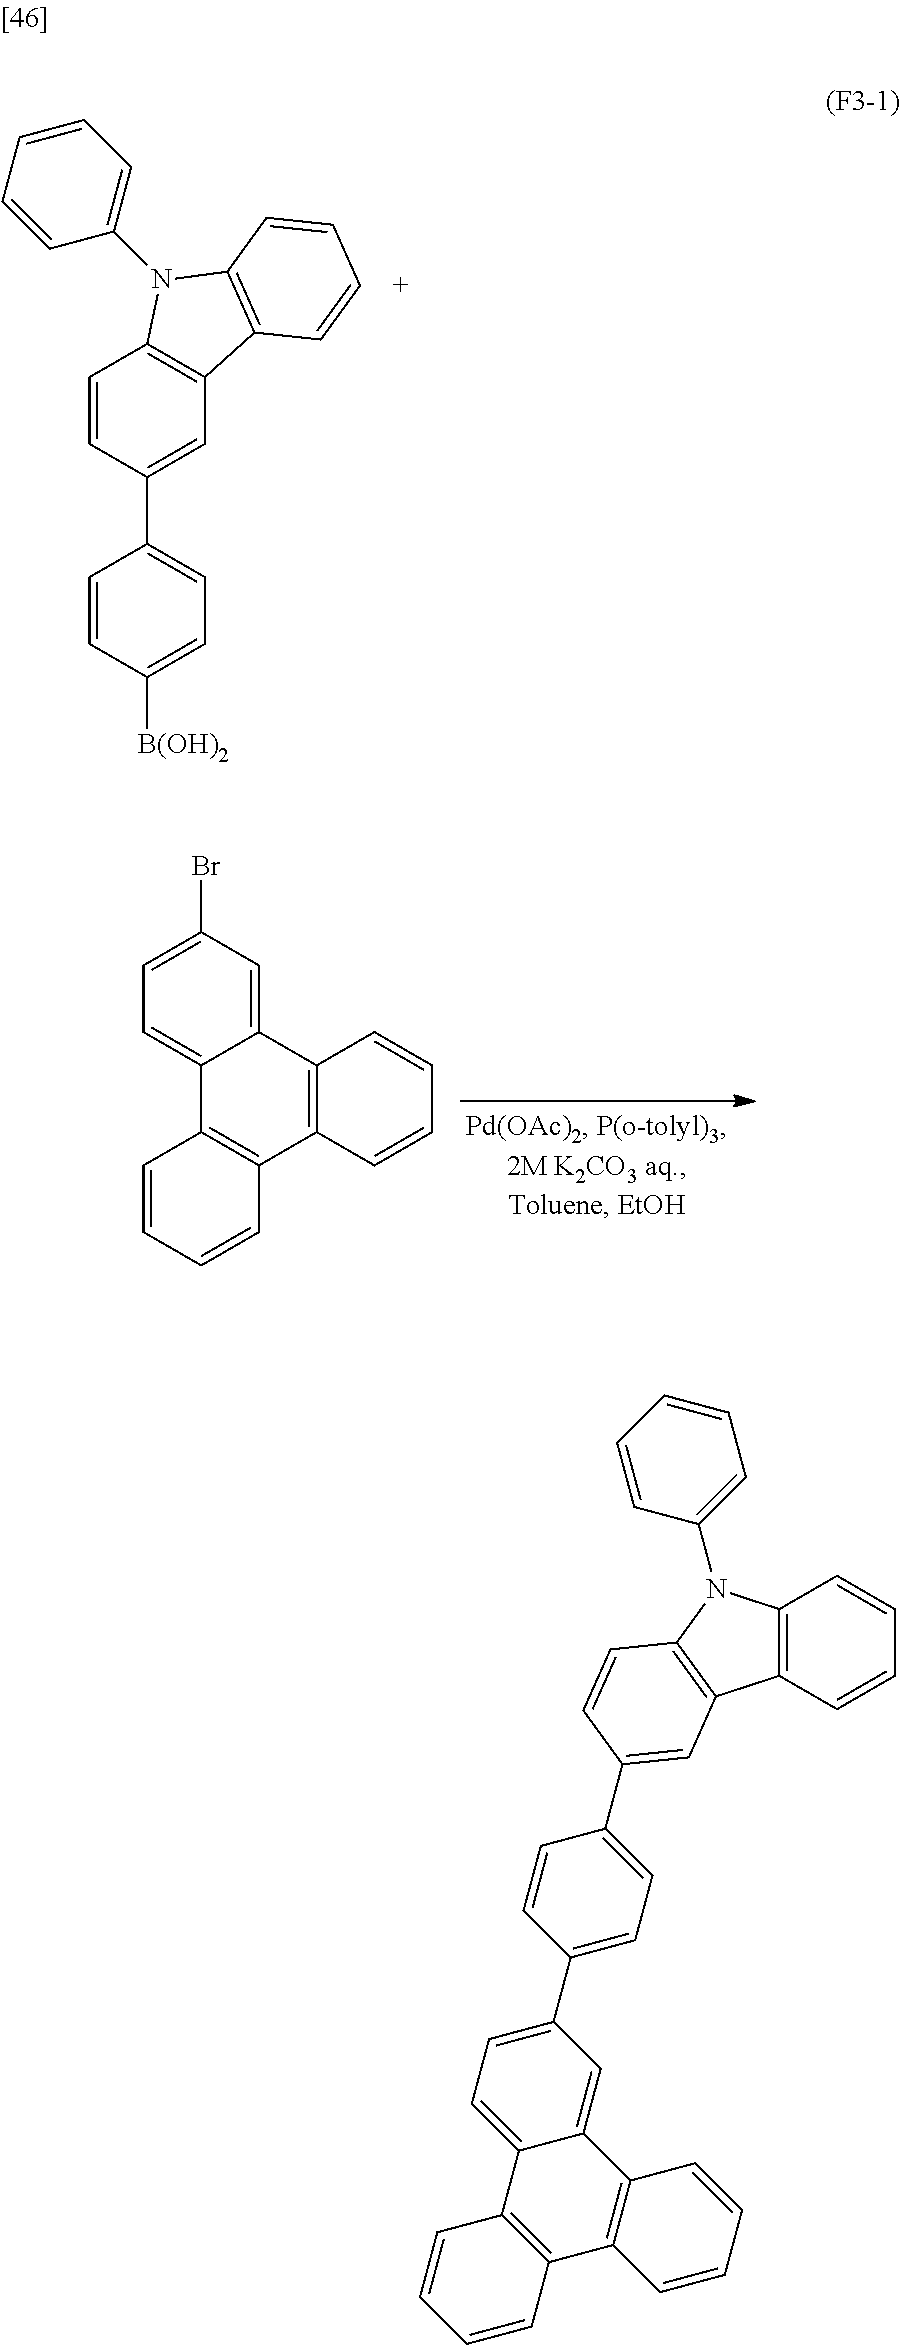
C1=CC([B(OH)2])=CC=C1C1=CC2=C(C=C1)N(C1=CC=CC=C1)C1=C2C=CC=C1.C1(Br)=CC=C2C(=C1)C1=C(C3=C2C=CC=C3)C=CC=C1.C12=C(N(C3=CC=CC=C3)C3=C1C=C(C1=CC=C(C4=CC=C5C(=C4)C4=C(C6=C5C=CC=C6)C=CC=C4)C=C1)C=C3)C=CC=C2
